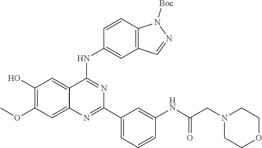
C1(O)=C(OC)C=C2C(=C1)C(NC1=CC3=C(C=C1)N([Boc])N=C3)=NC(C1=CC=CC(NC(CN3CCOCC3)=O)=C1)=N2
